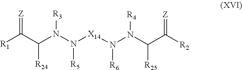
[R1]C(C(N(N([X14]N(N(C(C([R2])=[Z])[R25])[R4])[R6])[R5])[R3])[R24])=[Z]
